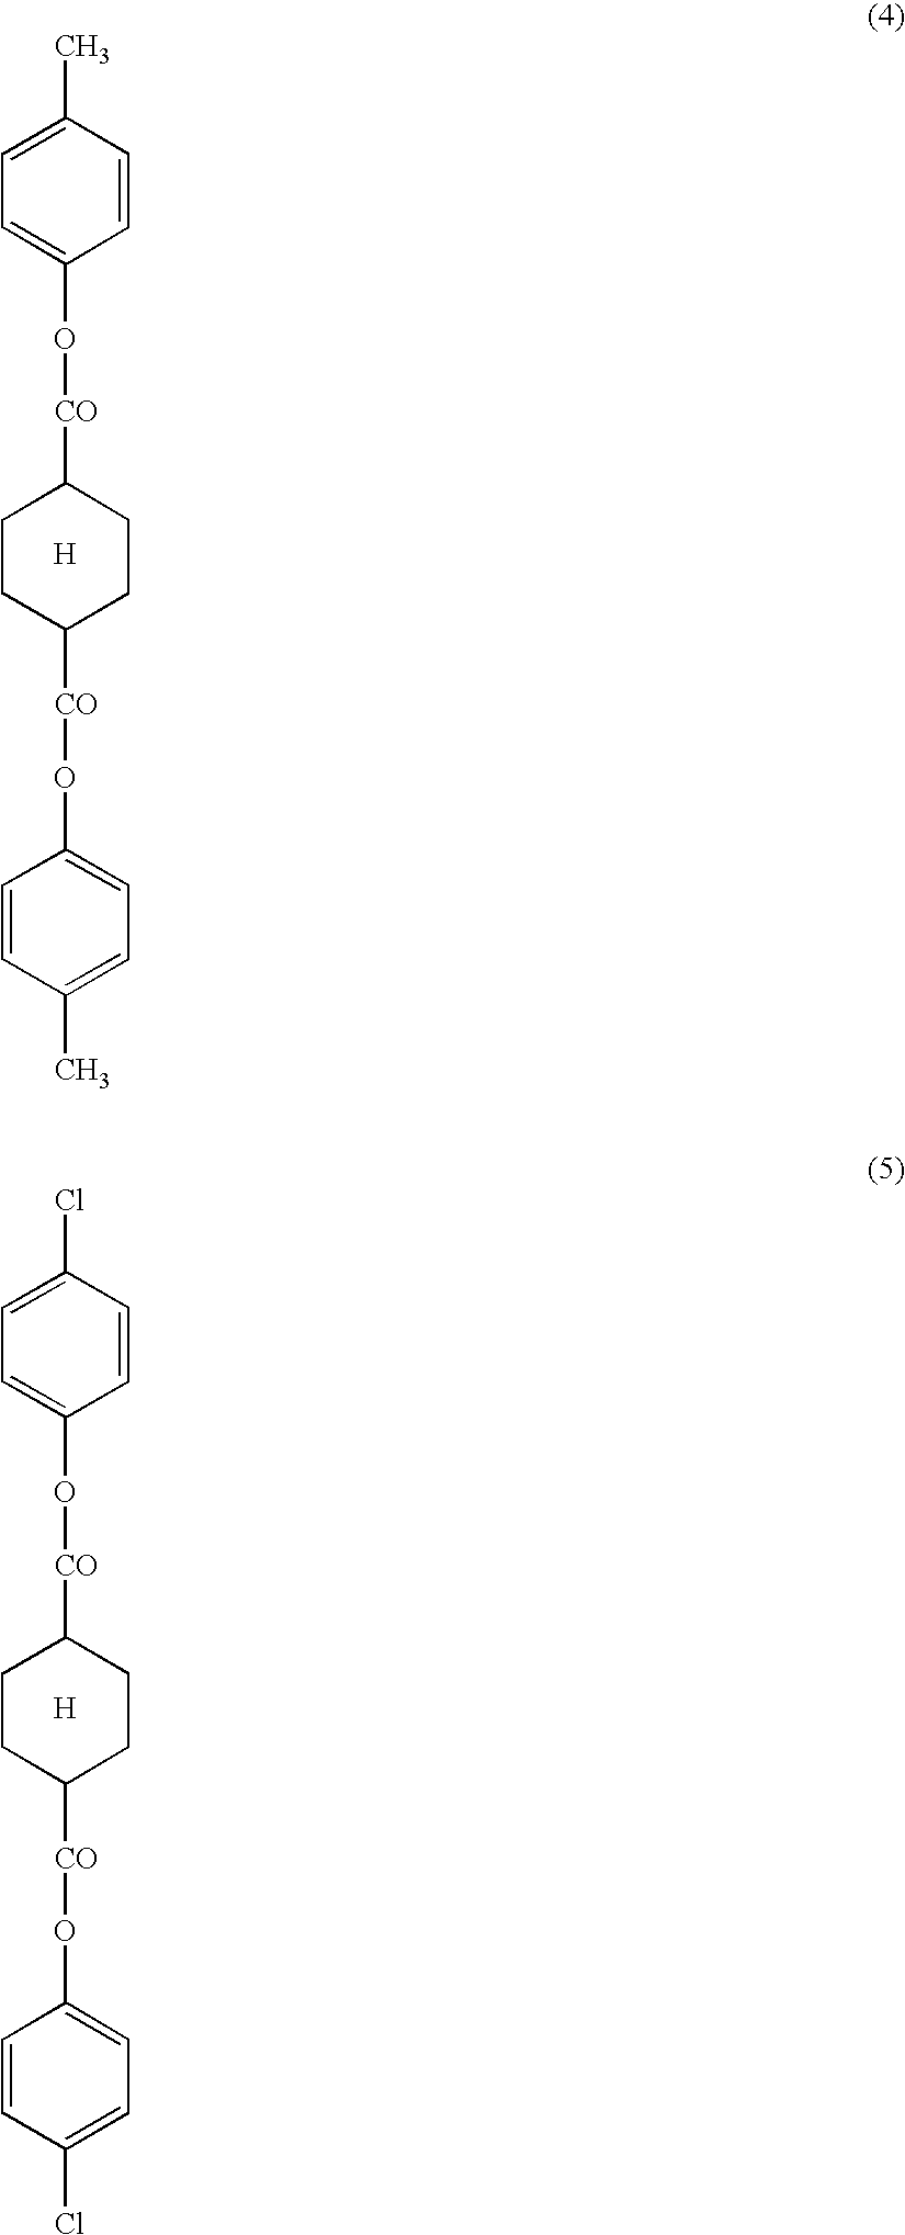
C1CC([CO]OC2=CC=C(C)C=C2)CCC1[CO]OC1=CC=C(C)C=C1.[H].C1CC([CO]OC2=CC=C(Cl)C=C2)CCC1[CO]OC1=CC=C(Cl)C=C1.[H]
